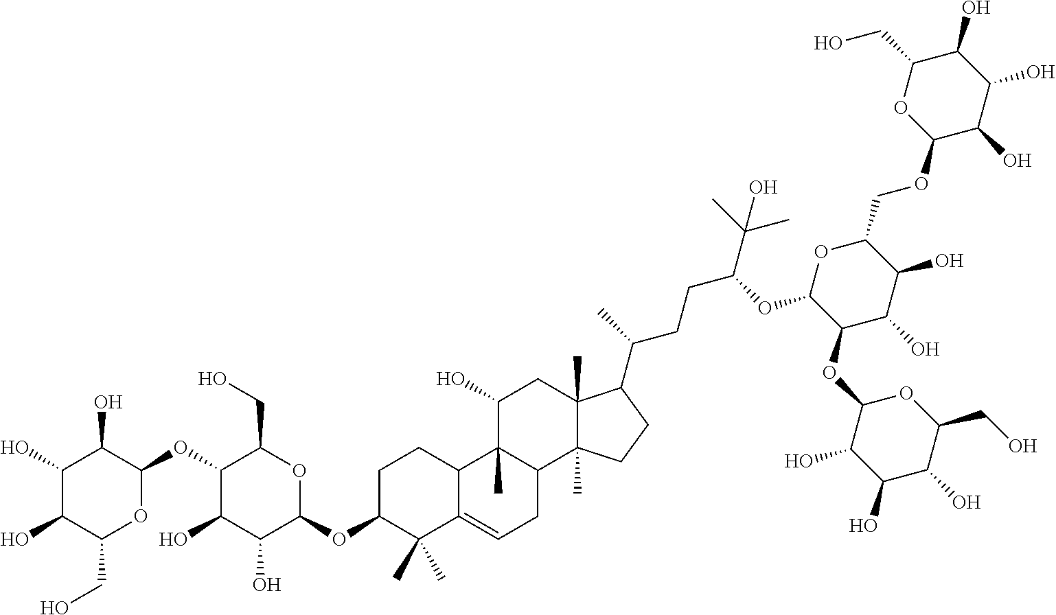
C(C1C(OC2C(O)C(O)C(O)C(CO)O2)C(O)C(O)C(OC2C(C)(C)C3=CCC4C(C)(C3CC2)C(O)CC2(C)C4(C)CCC2C(CCC(OC2C(OC3C(O)C(O)C(O)C(CO)O3)C(O)C(O)C(COC3C(O)C(O)C(O)C(CO)O3)O2)C(C)(C)O)C)O1)O
